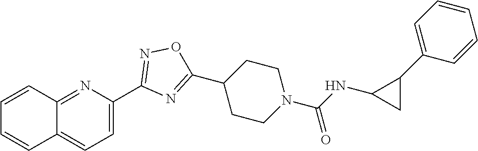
C1=CC2=NC(C3=NOC(C4CCN(C(NC5CC5C5=CC=CC=C5)=O)CC4)=N3)=CC=C2C=C1
